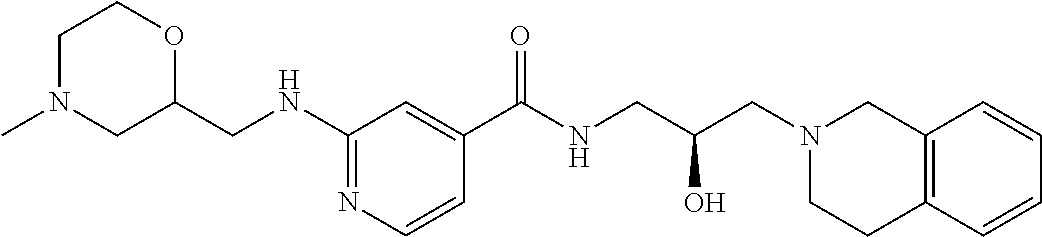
C1(C(NCC(CN2CC3=C(CC2)C=CC=C3)O)=O)=CC(NCC2OCCN(C)C2)=NC=C1
